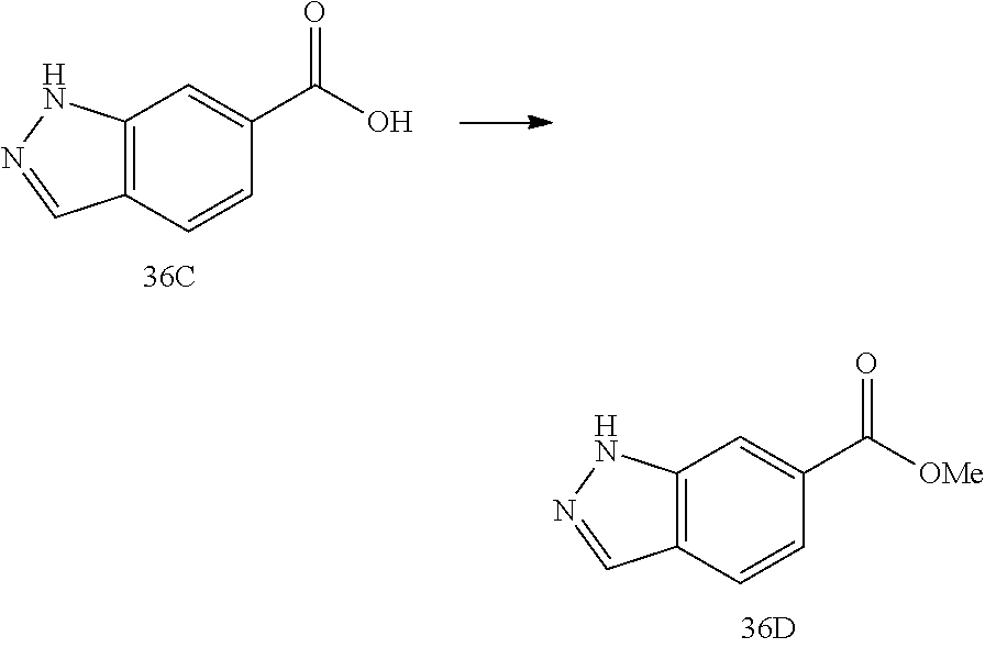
C12=C(C=CC(C(O)=O)=C1)C=NN2.C12=C(C=CC(C([OMe])=O)=C1)C=NN2
